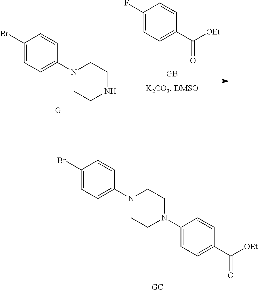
C1(Br)=CC=C(N2CCNCC2)C=C1.[G].C1(F)=CC=C(C(=O)[OEt])C=C1.[GC].C1(Br)=CC=C(N2CCN(C3=CC=C(C(=O)[OEt])C=C3)CC2)C=C1
